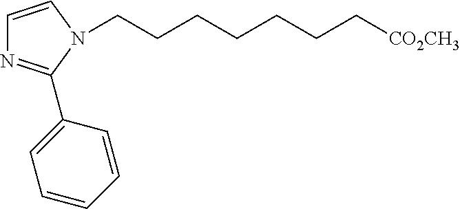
N1=C(C2=CC=CC=C2)N(CCCCCCC[CO2CH3])C=C1
